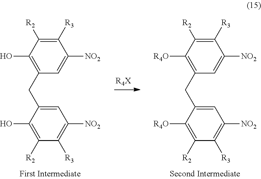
C1([R3])=C([R2])C([R4O])=C(CC2=CC([NO2])=C([R3])C([R2])=C2[R4O])C=C1[NO2].[R4X].C1([R3])=C([R2])C(O)=C(CC2=CC([NO2])=C([R3])C([R2])=C2O)C=C1[NO2]
